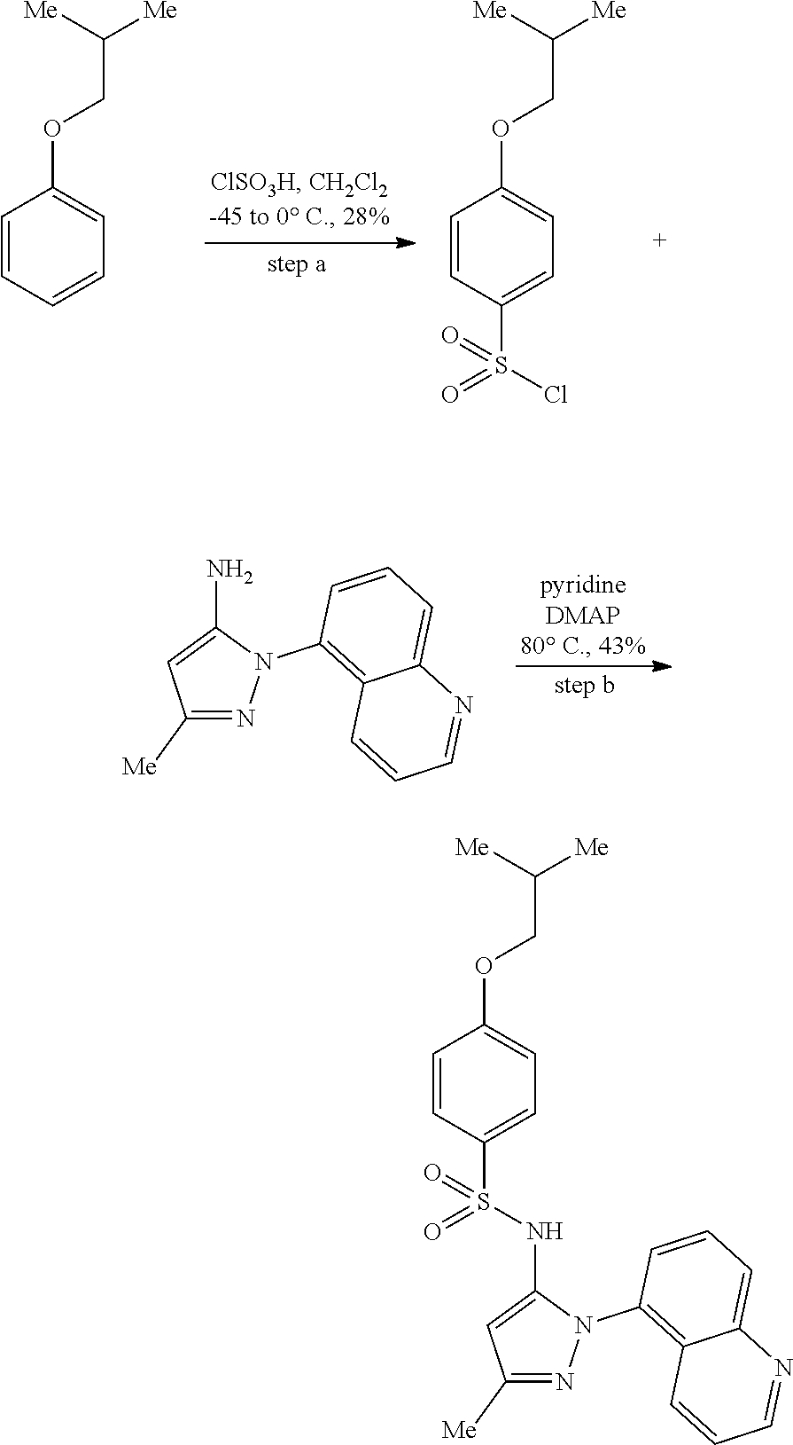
C1=CC(S(Cl)(=O)=O)=CC=C1OCC([Me])[Me].C1=CC=CC=C1OCC([Me])[Me].C1([Me])=NN(C2=C3C(=CC=C2)N=CC=C3)C(N)=C1.C1=CC(S(NC2=CC([Me])=NN2C2=C3C(=CC=C2)N=CC=C3)(=O)=O)=CC=C1OCC([Me])[Me]
